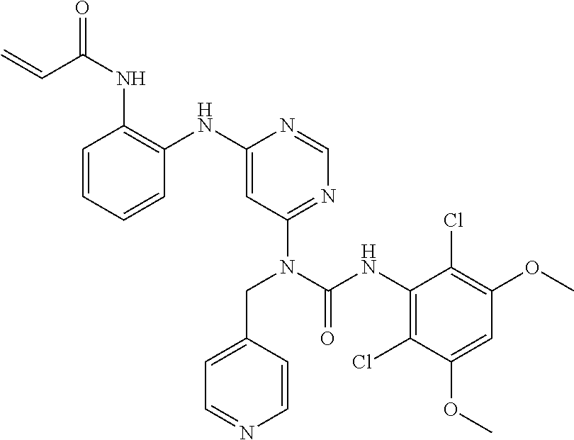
C1=CC=CC(NC2=CC(N(CC3=CC=NC=C3)C(NC3=C(Cl)C(OC)=CC(OC)=C3Cl)=O)=NC=N2)=C1NC(C=C)=O
